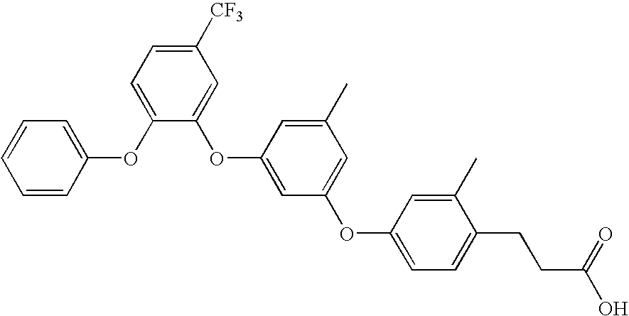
C1=CC=CC(OC2=CC=C([CF3])C=C2OC2=CC(OC3=CC=C(CCC(=O)O)C(C)=C3)=CC(C)=C2)=C1
